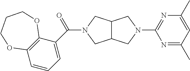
C12C(CN(C3=NC(C)=CC(C)=N3)C1)CN(C(=O)C1=CC=CC3=C1OCCCO3)C2
